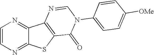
N1=C2C(=NC=C1)SC1=C2N=CN(C2=CC=C([OMe])C=C2)C1=O
